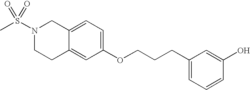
C12=CC=C(OCCCC3=CC=CC(O)=C3)C=C1CCN(S(C)(=O)=O)C2
